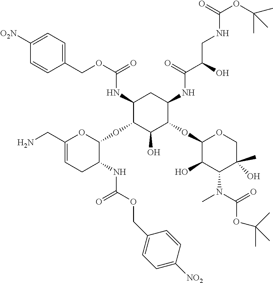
C1(NC(OCC2=CC=C([O2N])C=C2)=O)C(OC2OC(CN)=CCC2NC(=O)OCC2=CC=C([NO2])C=C2)C(O)C(OC2C(O)C(N(C)C(OC(C)(C)C)=O)C(C)(O)CO2)C(NC(C(CNC(OC(C)(C)C)=O)O)=O)C1
